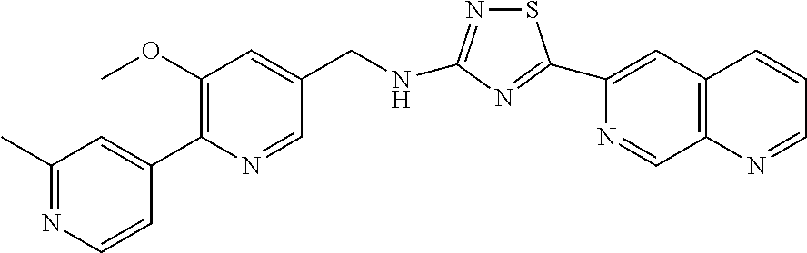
C(NC1=NSC(C2=CC3=C(N=CC=C3)C=N2)=N1)C1=CC(OC)=C(C2=CC(C)=NC=C2)N=C1
